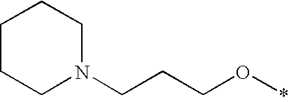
C1CCN(CCCO*)CC1
